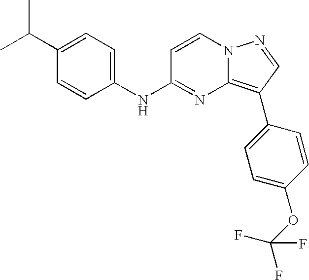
C1(C(C)C)=CC=C(NC2=NC3=C(C4=CC=C(OC(F)(F)F)C=C4)C=NN3C=C2)C=C1
